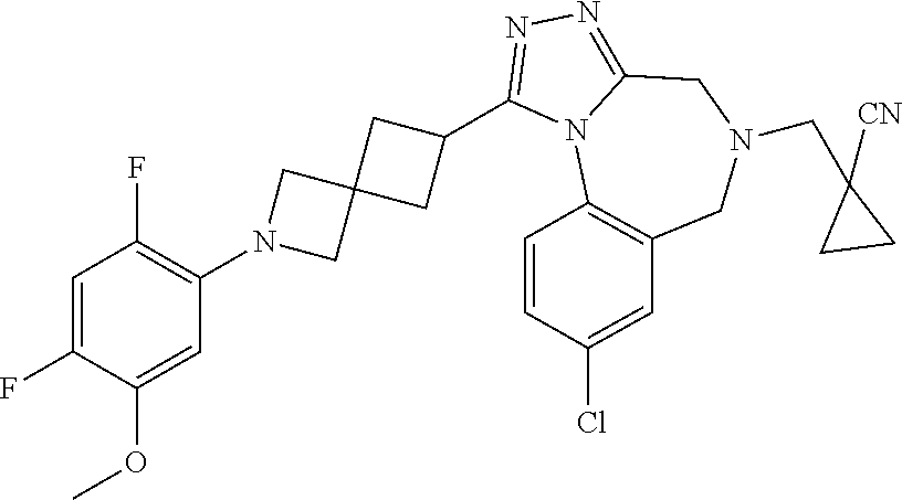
C1(F)=CC(F)=C(N2CC3(C2)CC(C2=NN=C4N2C2=C(CN(CC5([CN])CC5)C4)C=C(Cl)C=C2)C3)C=C1OC
